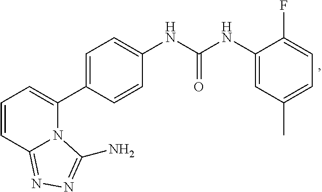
C12=NN=C(N)N1C(C1=CC=C(NC(NC3=CC(C)=CC=C3F)=O)C=C1)=CC=C2
